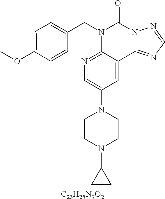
[C23H25N7O2].C1=C(OC)C=CC(CN2C3=NC=C(N4CCN(C5CC5)CC4)C=C3C3=NC=NN3C2=O)=C1
